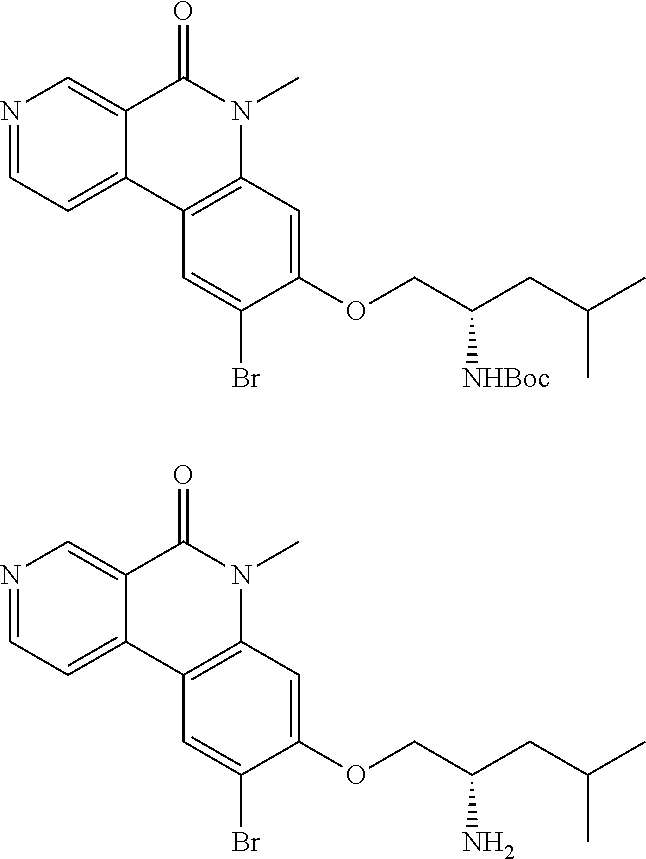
N1=CC=C2C(=C1)C(=O)N(C)C1=C2C=C(Br)C(OCC(CC(C)C)N)=C1.N1=CC=C2C(=C1)C(=O)N(C)C1=C2C=C(Br)C(OCC(CC(C)C)[NHBoc])=C1
